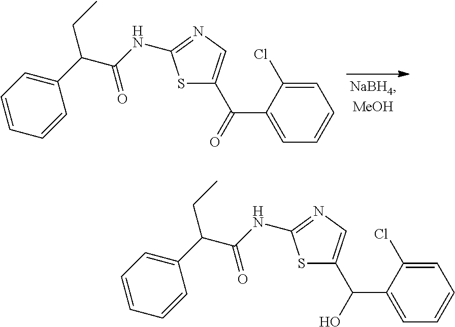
S1C(C(=O)C2=CC=CC=C2Cl)=CN=C1NC(C(C1=CC=CC=C1)CC)=O.S1C(C(O)C2=CC=CC=C2Cl)=CN=C1NC(C(C1=CC=CC=C1)CC)=O
